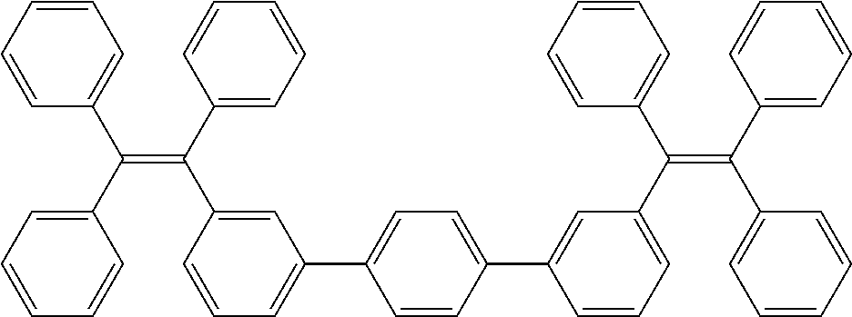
C1=CC=CC=C1C(=C(C1=CC(C2=CC=C(C3=CC(C(=C(C4=CC=CC=C4)C4=CC=CC=C4)C4=CC=CC=C4)=CC=C3)C=C2)=CC=C1)C1=CC=CC=C1)C1=CC=CC=C1
